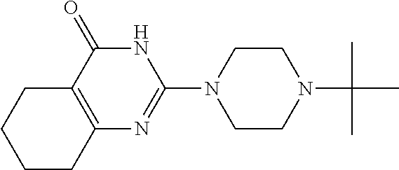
C12=C(C(=O)NC(N3CCN(C(C)(C)C)CC3)=N1)CCCC2
